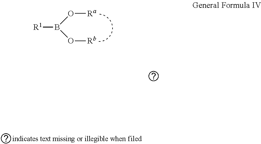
[R1]B(O[Rb])O[Ra]
